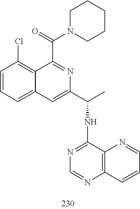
C1=CC=C2C(=C1Cl)C(C(=O)N1CCCCC1)=NC(C(C)NC1=NC=NC3=C1N=CC=C3)=C2
